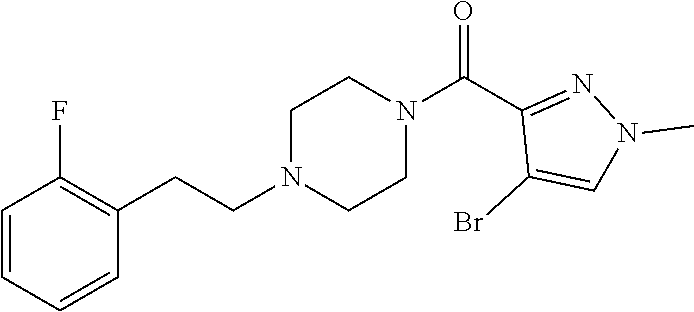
C1=CC=CC(CCN2CCN(C(C3=NN(C)C=C3Br)=O)CC2)=C1F
